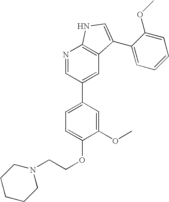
C1(OC)=CC(C2=CC3=C(N=C2)NC=C3C2=CC=CC=C2OC)=CC=C1OCCN1CCCCC1
